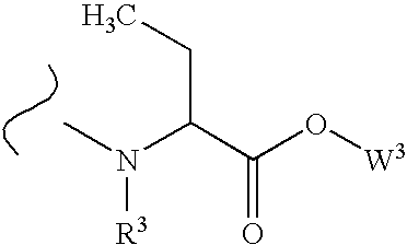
CN(C(C(O[W3])=O)CC)[R3]
